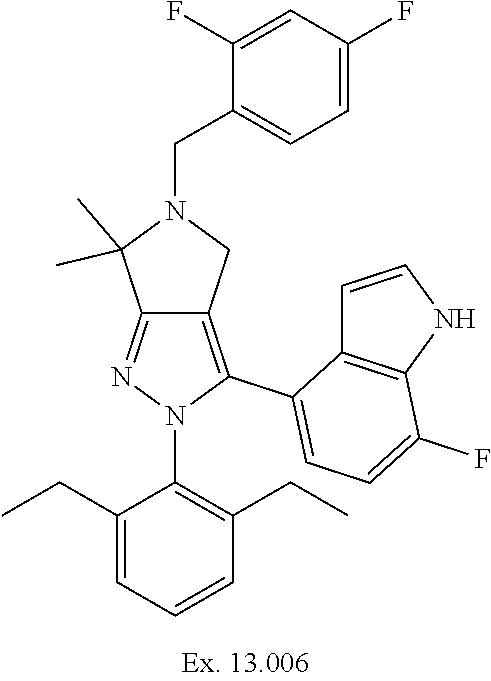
C12=NN(C3=C(CC)C=CC=C3CC)C(C3=CC=C(F)C4=C3C=CN4)=C1CN(CC1=CC=C(F)C=C1F)C2(C)C
